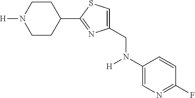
C1CC(C2=NC(CN(C3=CN=C(F)C=C3)[H])=CS2)CCN1[H]
